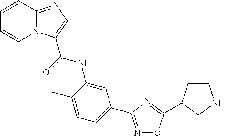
N1=C(C2=CC=C(C)C(NC(C3=CN=C4N3C=CC=C4)=O)=C2)N=C(C2CCNC2)O1
